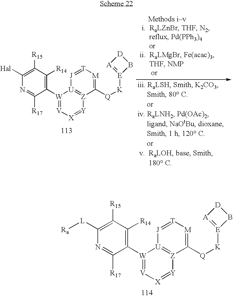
[W]1(C2=C([R14])C([R15])=C([Hal])N=C2[R17])=[V][X]=[Y][Z]2=[U]1[J]=[T][M]=C2[Q][K][E]1=[A][D]B1.[W]1(C2=C([R14])C([R15])=C([L][Ra])N=C2[R17])=[V][X]=[Y][Z]2=[U]1[J]=[T][M]=C2[Q][K][E]1=[A][D]B1
